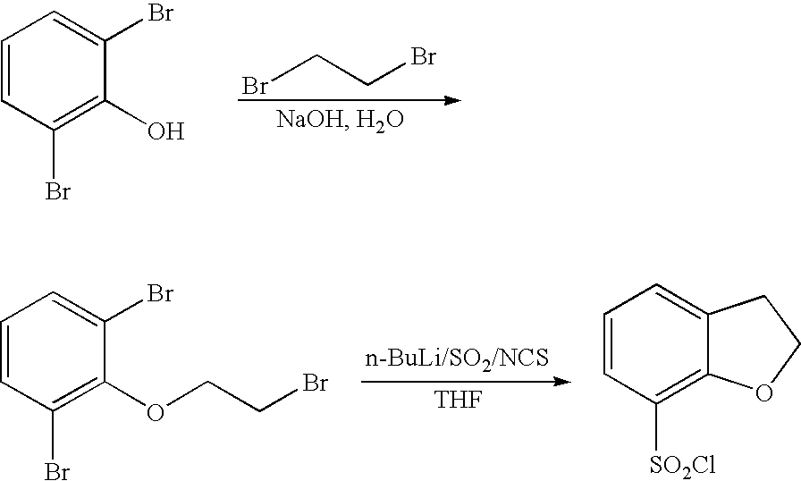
BrCCBr.C1=CC(Br)=C(O)C(Br)=C1.C1=CC([SO2Cl])=C2C(=C1)CCO2.[THF].C1=CC(Br)=C(OCCBr)C(Br)=C1
